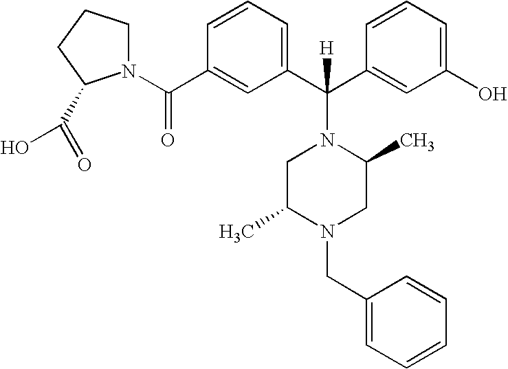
C1(C(=O)N2CCCC2C(=O)O)=CC(C(C2=CC(O)=CC=C2)(N2CC(C)N(CC3=CC=CC=C3)CC2C)[H])=CC=C1
